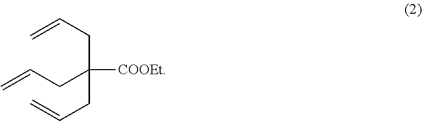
C=CCC(CC=C)([COOEt])CC=C
